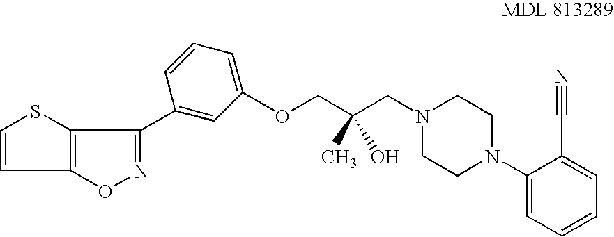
C1=CC2=C(S1)C(C1=CC(OCC(CN3CCN(C4=CC=CC=C4C#N)CC3)(C)O)=CC=C1)=NO2
